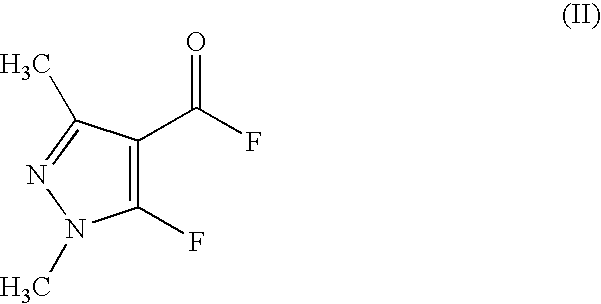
C1(F)=C(C(F)=O)C(C)=NN1C
